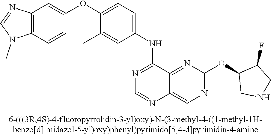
C1(OC2=CC=C(NC3=NC=NC4=CN=C(OC5CNCC5F)N=C34)C=C2C)=CC2=C(C=C1)N(C)C=N2
